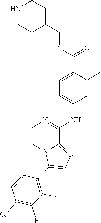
C1(CNC(C2=CC=C(NC3=NC=CN4C3=NC=C4C3=C(F)C(F)=C(Cl)C=C3)C=C2C)=O)CCNCC1
